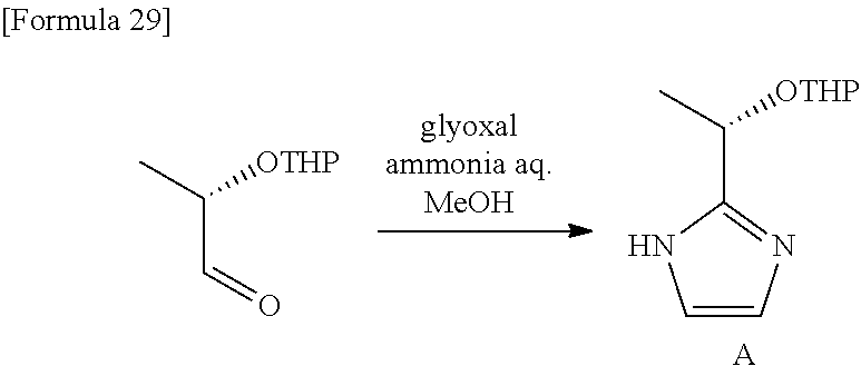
C1=CN=C(C([OTHP])C)N1.[A].C(C=O)(C)[OTHP]
